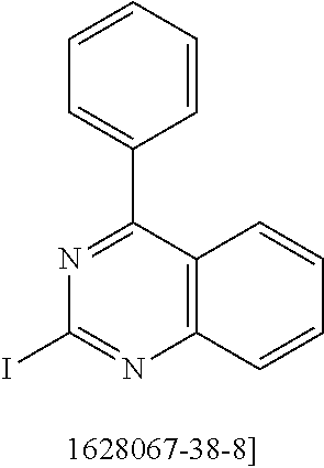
C1=CC=CC(C2=NC(I)=NC3=C2C=CC=C3)=C1
